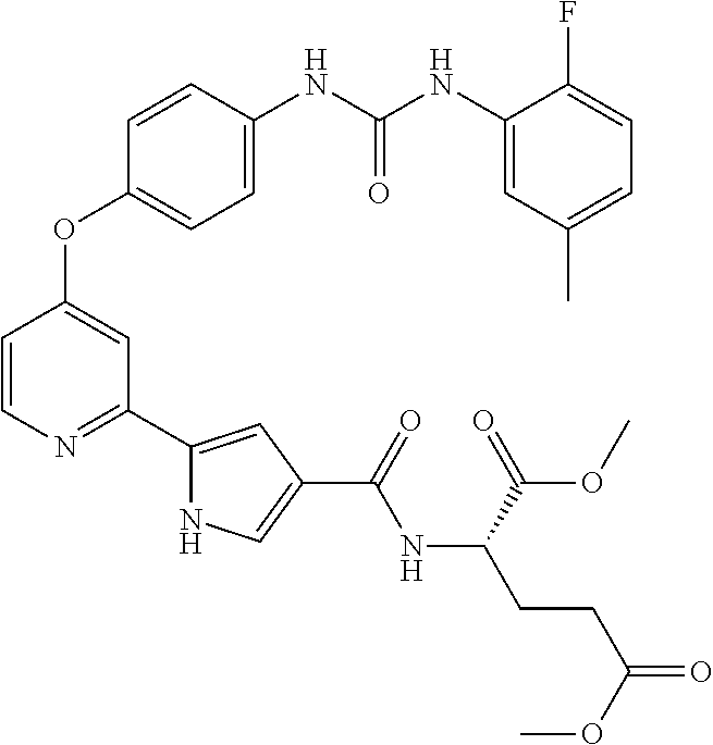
C1=CN=C(C2=CC(C(=O)NC(CCC(=O)OC)C(=O)OC)=CN2)C=C1OC1=CC=C(NC(NC2=CC(C)=CC=C2F)=O)C=C1
